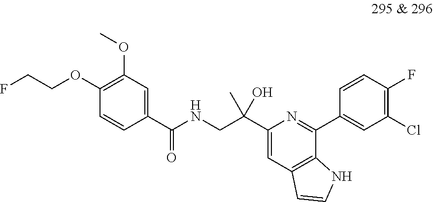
C1(OCCF)=C(OC)C=C(C(NCC(C2=CC3=C(C(C4=CC(Cl)=C(F)C=C4)=N2)NC=C3)(C)O)=O)C=C1
